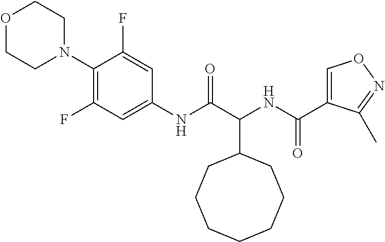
C(C1CCCCCCC1)(NC(C1=CON=C1C)=O)C(=O)NC1=CC(F)=C(N2CCOCC2)C(F)=C1
